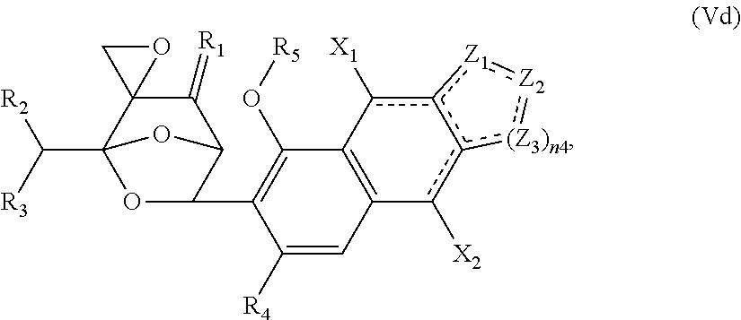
C1(C2=C(O[R5])C3=C(C=C2[R4])c([X2])c2c(c3[X1])[Z1]:[Z2]:[(Z3)n4]2)C2C(=[R1])C3(C(C([R3])[R2])(O1)O2)OC3
